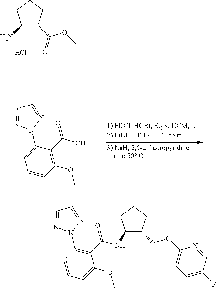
C1(N)C(C(OC)=O)CCC1.Cl.C1=CC(OC)=C(C(O)=O)C(N2N=CC=N2)=C1.C1=CC(N2N=CC=N2)=C(C(NC2C(COC3=CC=C(F)C=N3)CCC2)=O)C(OC)=C1
